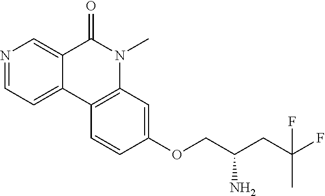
C(C(CC(F)(C)F)N)OC1=CC2=C(C3=CC=NC=C3C(=O)N2C)C=C1
